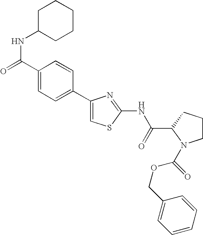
C1(C2=CC=C(C(=O)NC3CCCCC3)C=C2)=CSC(NC(C2N(C(OCC3=CC=CC=C3)=O)CCC2)=O)=N1
